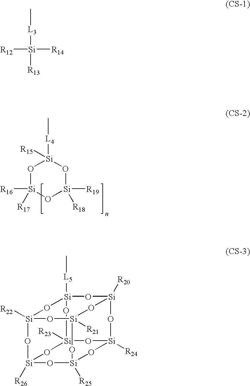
O1[Si]([R16])([R17])O[Si]([R18])([R19])O[Si]1([L4]C)[R15].[R12][Si]([R14])([L3]C)[R13].[Si]12([R22])O[Si]3([R26])O[Si]4([R25])O[Si]5([R24])O[Si]([R23])(O3)O[Si]([L5]C)(O1)O[Si]([R20])(O[Si]([R21])(O4)O2)O5
